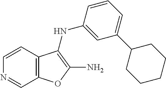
N1=CC2=C(C=C1)C(NC1=CC(C3CCCCC3)=CC=C1)=C(N)O2
